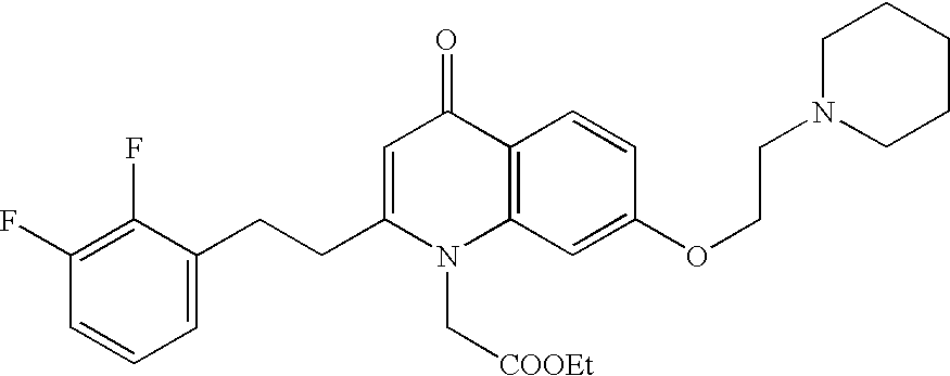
C1(F)=C(F)C(CCC2=CC(=O)C3=C(N2C[COOEt])C=C(OCCN2CCCCC2)C=C3)=CC=C1
